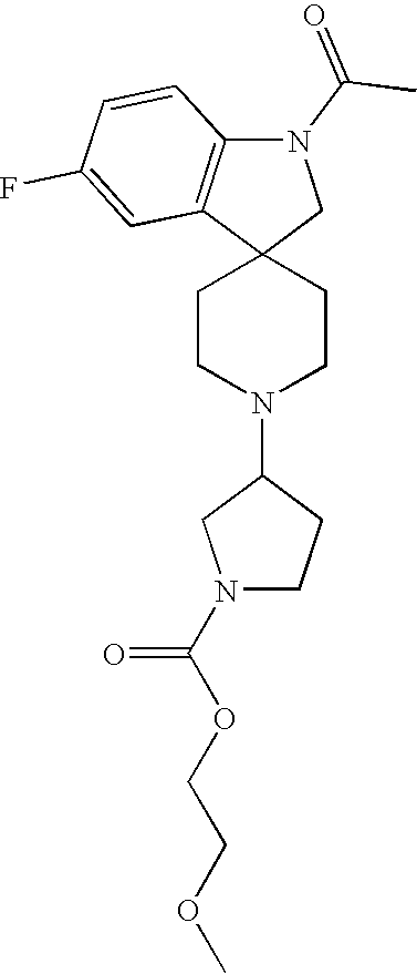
C1CN(C2CN(C(OCCOC)=O)CC2)CCC12CN(C(C)=O)C1=C2C=C(F)C=C1
